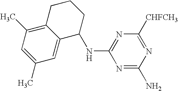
N1=C(N)N=C([CHFCH3])N=C1NC1CCCC2=C(C)C=C(C)C=C12
